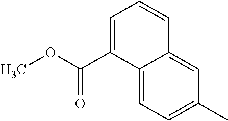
C1=C(C(OC)=O)C2=CC=C(C)C=C2C=C1
